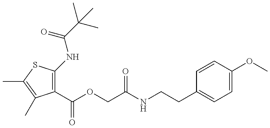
C1(C(=O)OCC(=O)NCCC2=CC=C(OC)C=C2)=C(NC(=O)C(C)(C)C)SC(C)=C1C
